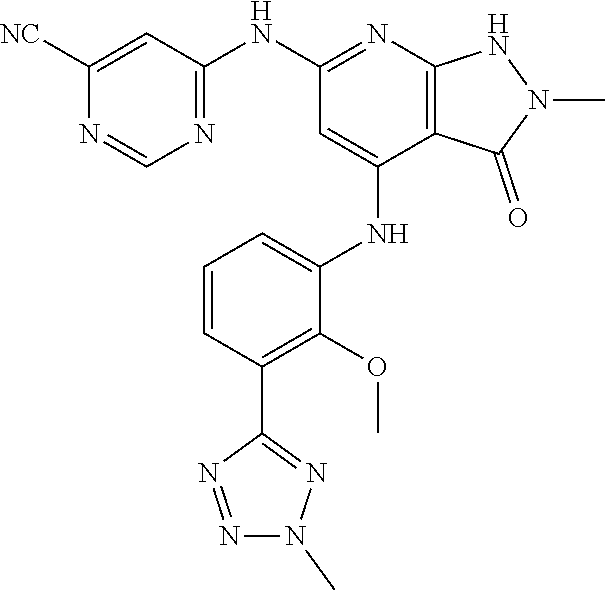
N(C1=NC2=C(C(NC3=CC=CC(C4=NN(C)N=N4)=C3OC)=C1)C(=O)N(C)N2)C1=NC=NC([NC])=C1
